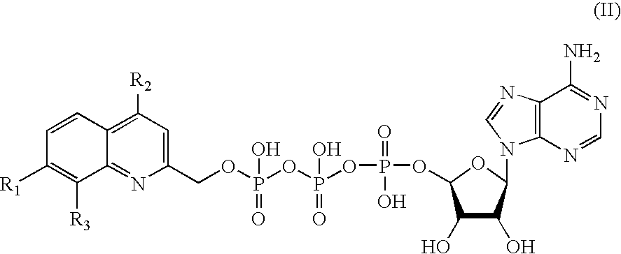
C1(COP(OP(OP(O)(=O)OC2OC(N3C4=C(C(N)=NC=N4)N=C3)C(O)C2O)(=O)O)(O)=O)=CC([R2])=C2C(=N1)C([R3])=C([R1])C=C2
